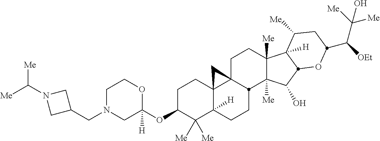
C1N(CC2CN(C([Me])[Me])C2)CC(OC2C([Me])([Me])C3([H])C4(CC2)C2(CCC5([Me])C([Me])(C(O)C6C5([H])C([Me])CC(C([OEt])C([Me])([Me])O)O6)C2CC3)C4)([H])OC1
